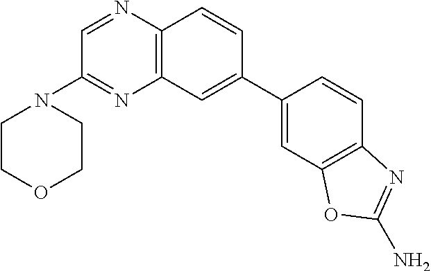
C1=C(C2=CC3=C(C=C2)N=CC(N2CCOCC2)=N3)C=CC2=C1OC(N)=N2
